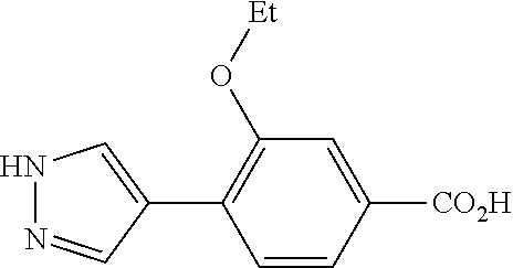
C1=CC([CO2H])=CC(O[Et])=C1C1=CNN=C1
